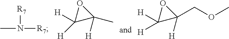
[R7]N(C)[R7].O1C([H])([H])C1(C)[H].C1([H])([H])C([H])(COC)O1
